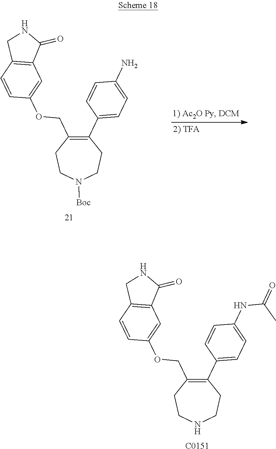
C1(C2=CC=C(NC(C)=O)C=C2)=C(COC2=CC3=C(C=C2)CNC3=O)CCNCC1.[C0151].C1(C2=CC=C(N)C=C2)=C(COC2=CC3=C(C=C2)CNC3=O)CCN([Boc])CC1
